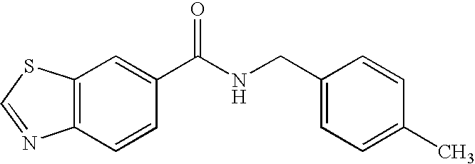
C12=C(C=C(C(NCC3=CC=C(C)C=C3)=O)C=C1)SC=N2
